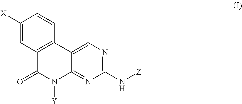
[X]C1=CC2=C(C=C1)C1=CN=C(N[Z])N=C1N([Y])C2=O
